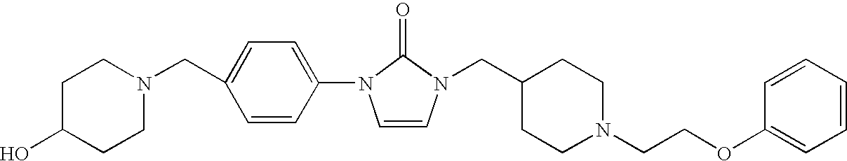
C1=CN(CC2CCN(CCOC3=CC=CC=C3)CC2)C(=O)N1C1=CC=C(CN2CCC(O)CC2)C=C1
